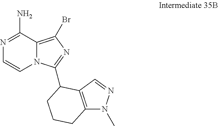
N1=C(N)C2=C(Br)N=C(C3C4=C(N(C)N=C4)CCC3)N2C=C1
